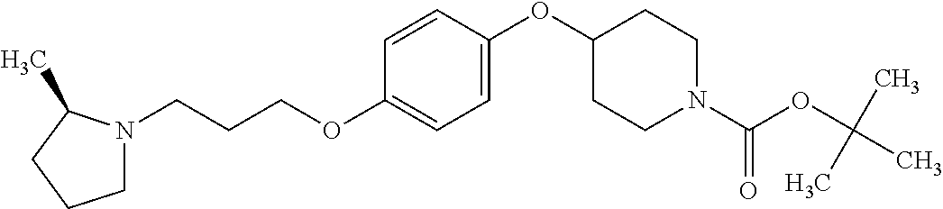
C1N(CCCOC2=CC=C(OC3CCN(C(OC(C)(C)C)=O)CC3)C=C2)C(C)CC1
